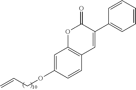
C1=CC=CC(C2=CC3=C(OC2=O)C=C(OCC=C)C=C3)=C1
